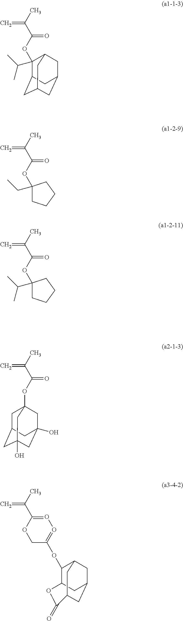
C=C(C(=O)OC1(C(C)C)C2CC3CC(CC1C3)C2)C.C=C(C(=O)OC1(CC)CCCC1)C.C=C(C(=O)OC1(C(C)C)CCCC1)C.C=C(C(=O)OC12CC3CC(O)(CC(O)(C1)C3)C2)C.C=C(C1=OO=C(OC2C3CC4CC2CC(C4)C(=O)O3)CO1)C
